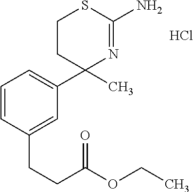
Cl.C1CC(C)(C2=CC=CC(CCC(OCC)=O)=C2)N=C(N)S1
